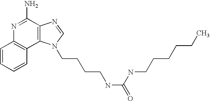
C1=CC=CC2=C1N=C(N)C1=C2N(CCCCNC(=O)NCCCCCC)C=N1
